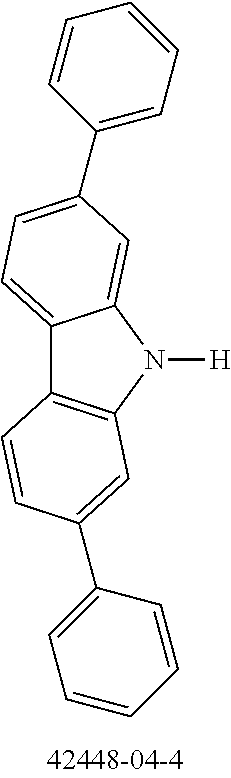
C12=CC=C(C3=CC=CC=C3)C=C1N([H])C1=C2C=CC(C2=CC=CC=C2)=C1
